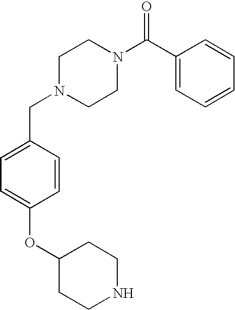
C1=CC=CC(C(N2CCN(CC3=CC=C(OC4CCNCC4)C=C3)CC2)=O)=C1
